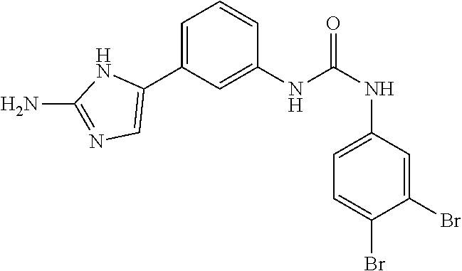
C1(NC(NC2=CC=C(Br)C(Br)=C2)=O)=CC(C2=CN=C(N)N2)=CC=C1
